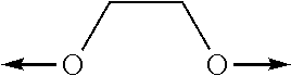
C(CO->C)O->C
